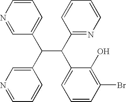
C1=CN=CC(C(C2=CN=CC=C2)C(C2=NC=CC=C2)C2=CC=CC(Br)=C2O)=C1
